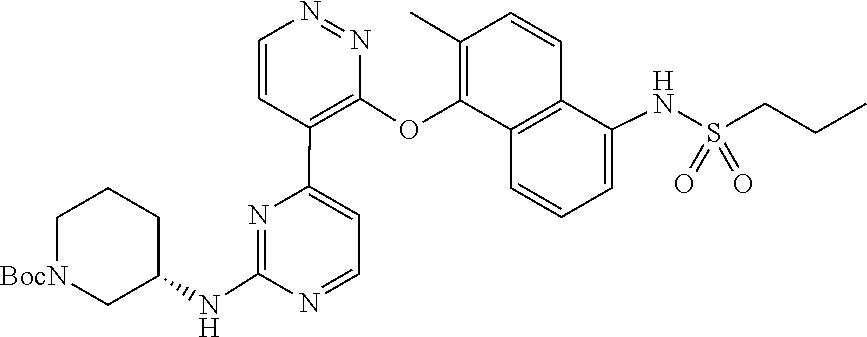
C1(NC2C[BocN]CCC2)=NC(C2=C(OC3=C(C)C=CC4=C3C=CC=C4NS(=O)(CCC)=O)N=NC=C2)=CC=N1
